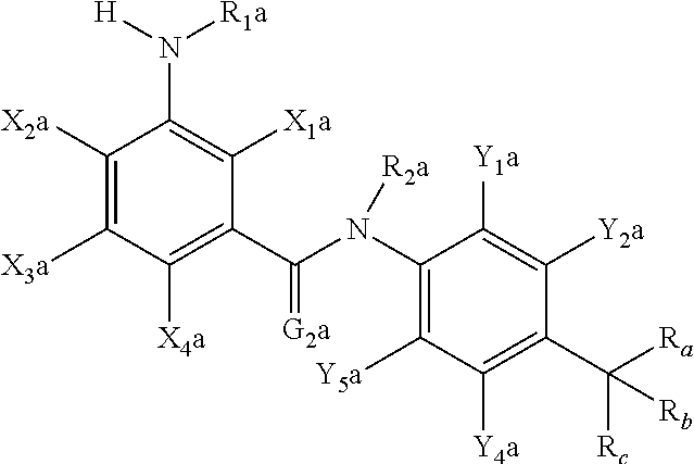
C1([X4a])=C(C(N(C2=C([Y5a])C([Y4a])=C(C([Ra])([Rc])[Rb])C([Y2a])=C2[Y1a])[R2a])=[G2a])C([X1a])=C(N([R1a])[H])C([X2a])=C1[X3a]
